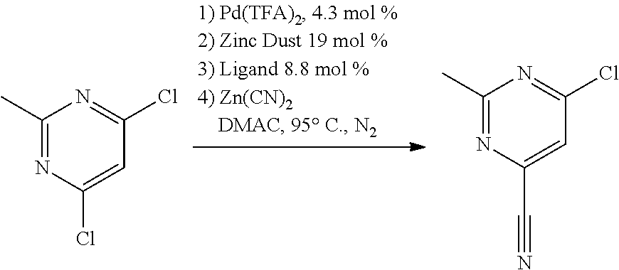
C1(C)=NC(Cl)=CC(Cl)=N1.C1(C)=NC(C#N)=CC(Cl)=N1
